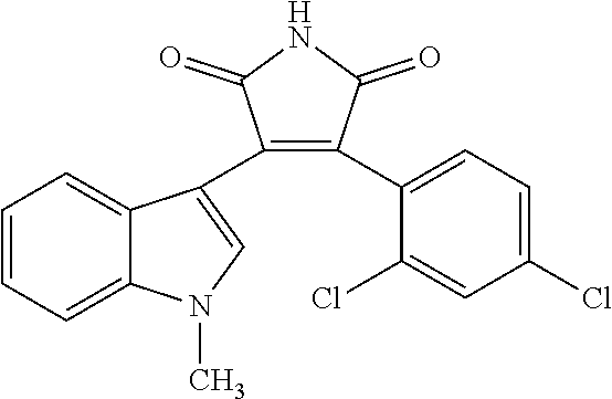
C1=CC=C2C(=C1)C(C1=C(C3=CC=C(Cl)C=C3Cl)C(=O)NC1=O)=CN2C
